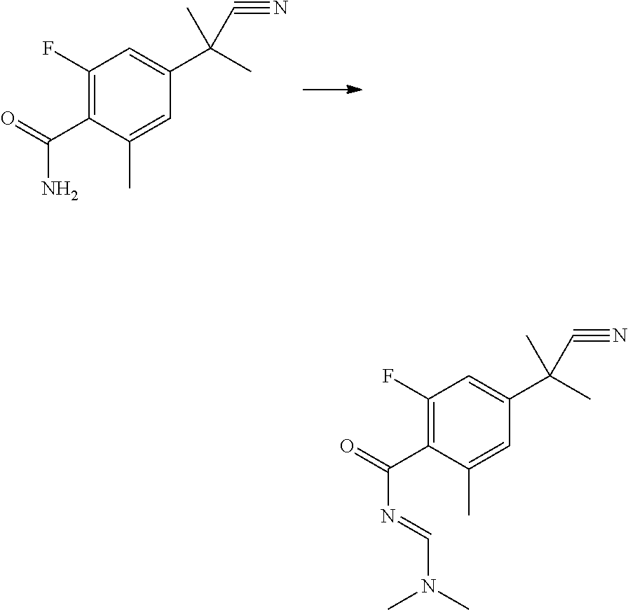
C1(F)=C(C(N)=O)C(C)=CC(C(C)(C)C#N)=C1.C1(F)=C(C(N=CN(C)C)=O)C(C)=CC(C(C)(C)C#N)=C1
